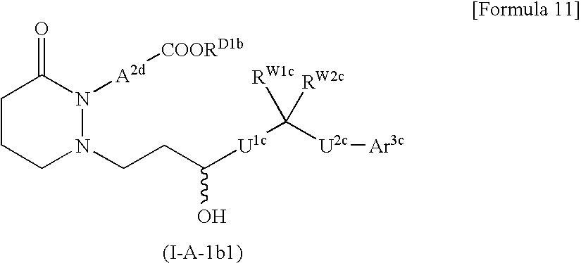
C1CCN(CCC([U1c]C([U2c][Ar3c])([RW1c])[RW2c])O)N([A2d][COORD1b])C1=O
